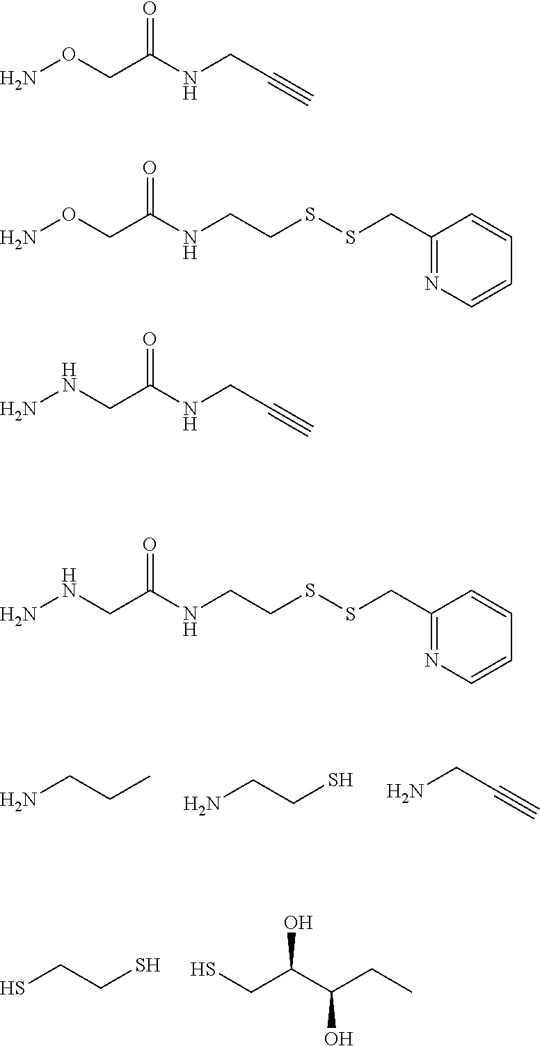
NCCC.NCCS.NCC#C.SCCS.SCC(C(CC)O)O.NOCC(NCC#C)=O.NOCC(NCCSSCC1=NC=CC=C1)=O.NNCC(NCC#C)=O.NNCC(NCCSSCC1=NC=CC=C1)=O
